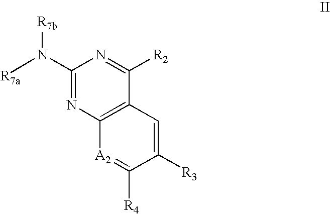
C1(N([R7a])[R7b])=NC2=C(C([R2])=N1)C=C([R3])C([R4])=[A2]2
